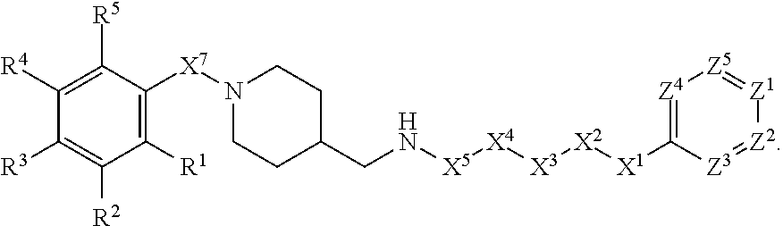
C1([R1])=C([X7]N2CCC(CN[X5][X4][X3][X2][X1]C3=[Z4][Z5]=[Z1][Z2]=[Z3]3)CC2)C([R5])=C([R4])C([R3])=C1[R2]
